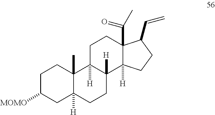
C1C([MOMO])CC2([H])C(C)(C1)C1([H])C([H])(CC2)C2([H])C(C(=O)C)(CC1)C(C=C)CC2
